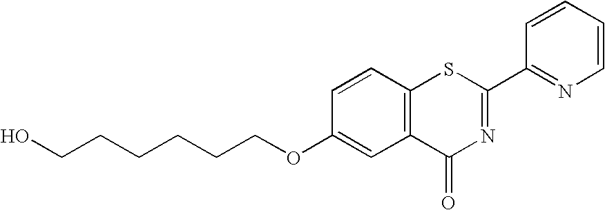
C(CCCOC1=CC2=C(C=C1)SC(C1=NC=CC=C1)=NC2=O)CCO
